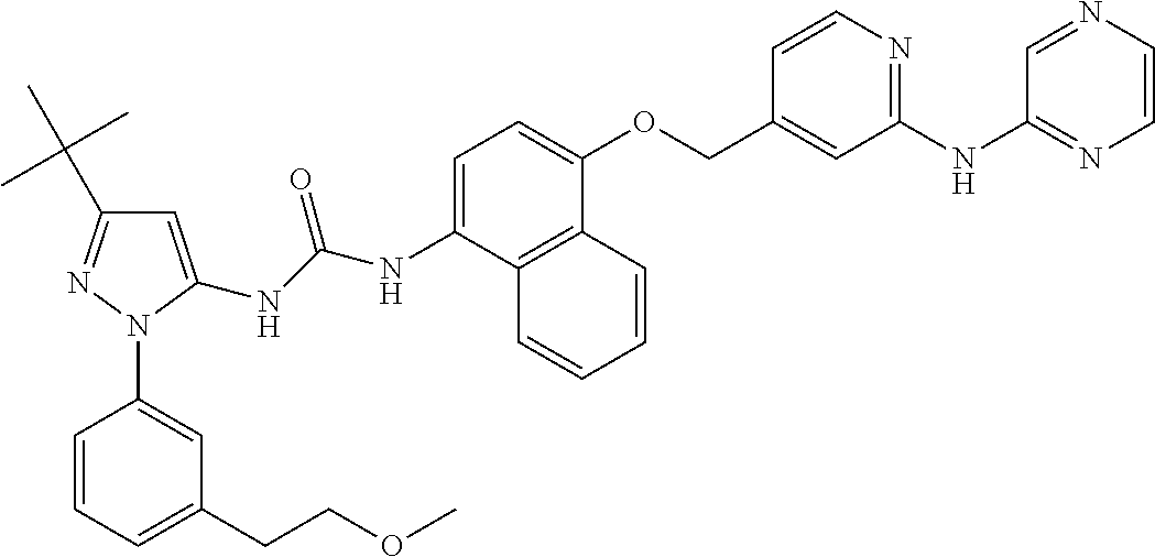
C1=C(NC(NC2=CC=C(OCC3=CC(NC4=NC=CN=C4)=NC=C3)C3=C2C=CC=C3)=O)N(C2=CC(CCOC)=CC=C2)N=C1C(C)(C)C
